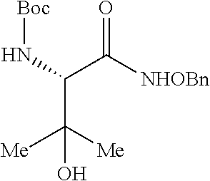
C(C([Me])([Me])O)(N[Boc])C([NHOBn])=O
